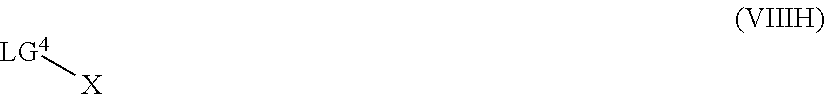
[LG4][X]
